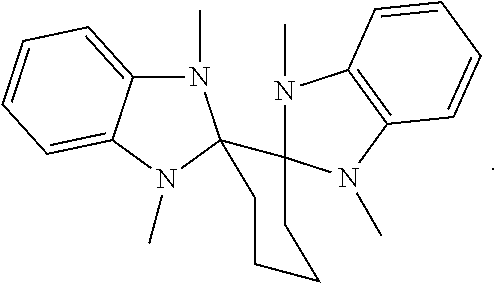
N1(C)C2=CC=CC=C2N(C)C12CCCCC21N(C)C2=C(N1C)C=CC=C2
